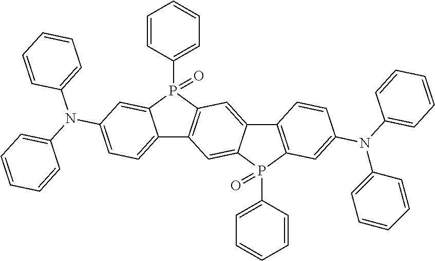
C12=CC=C(N(C3=CC=CC=C3)C3=CC=CC=C3)C=C1P(C1=CC=CC=C1)(=O)C1=C2C=C2C(=C1)C1=C(P2(C2=CC=CC=C2)=O)C=C(N(C2=CC=CC=C2)C2=CC=CC=C2)C=C1
